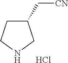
C1(C[CN])CCNC1.Cl
